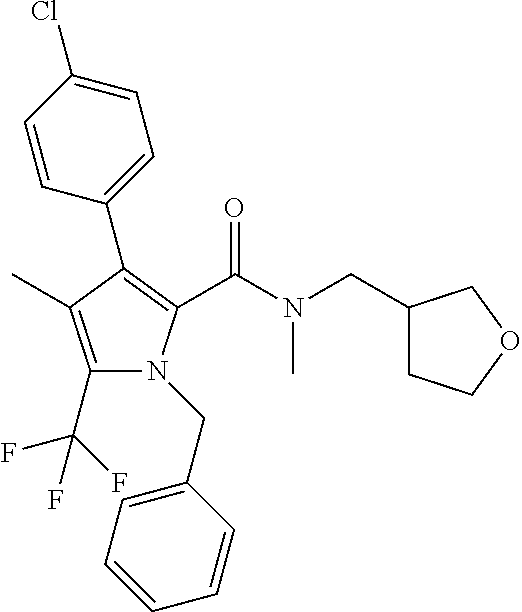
C1(C2=C(C(N(CC3CCOC3)C)=O)N(CC3=CC=CC=C3)C(C(F)(F)F)=C2C)=CC=C(Cl)C=C1
